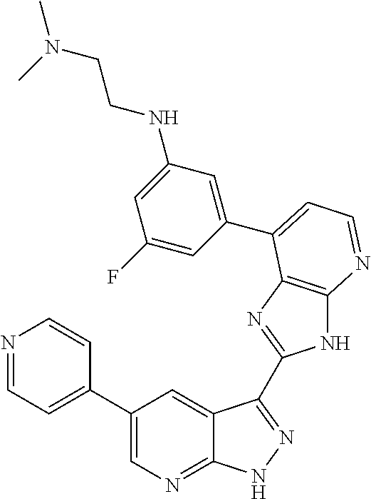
C1(C2=CC=NC=C2)=CN=C2C(=C1)C(C1=NC3=C(N1)N=CC=C3C1=CC(NCCN(C)C)=CC(F)=C1)=NN2
